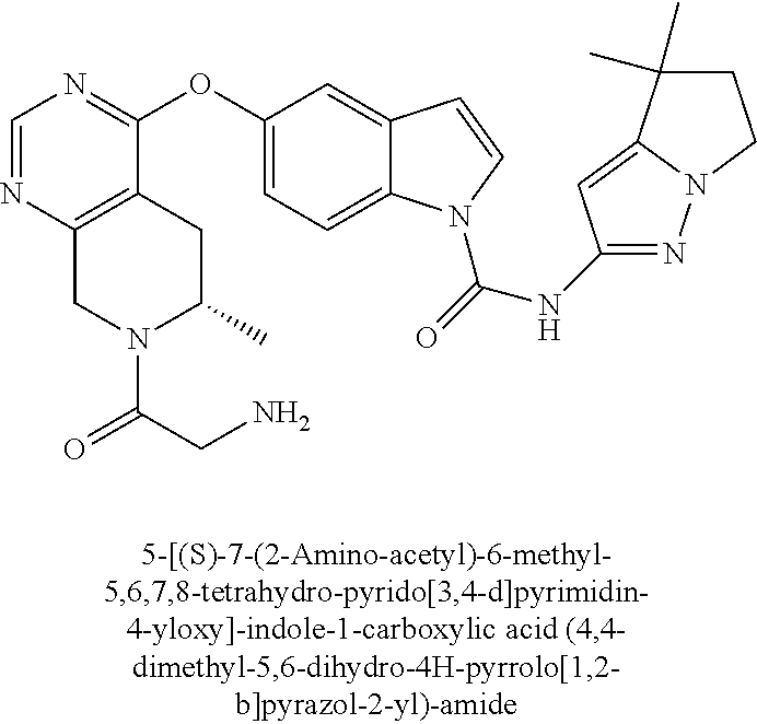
C1=NC2=C(C(OC3=CC=C4C(=C3)C=CN4C(=O)NC3=NN4C(=C3)C(C)(C)CC4)=N1)CC(C)N(C(CN)=O)C2
